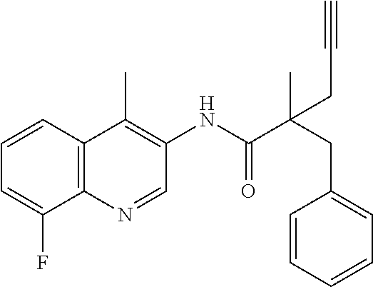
C12=C(C=CC=C1F)C(C)=C(NC(C(CC1=CC=CC=C1)(C)CC#C)=O)C=N2
